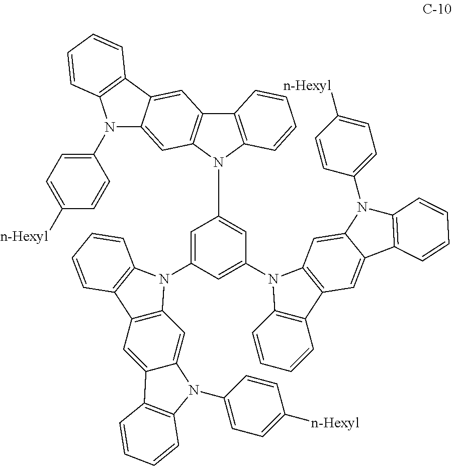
C12=C(C=CC=C1)N(C1=CC(N3C4=C(C=CC=C4)C4=C3C=C3C(=C4)C4=C(N3C3=CC=C([n-Hexyl])C=C3)C=CC=C4)=CC(N3C4=C(C=C5C(=C4)N(C4=CC=C([n-Hexyl])C=C4)C4=C5C=CC=C4)C4=C3C=CC=C4)=C1)C1=C2C=C2C(=C1)N(C1=CC=C([n-Hexyl])C=C1)C1=C2C=CC=C1
